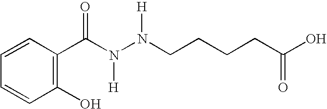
C1=CC(O)=C(C(N(N(CCCCC(O)=O)[H])[H])=O)C=C1
